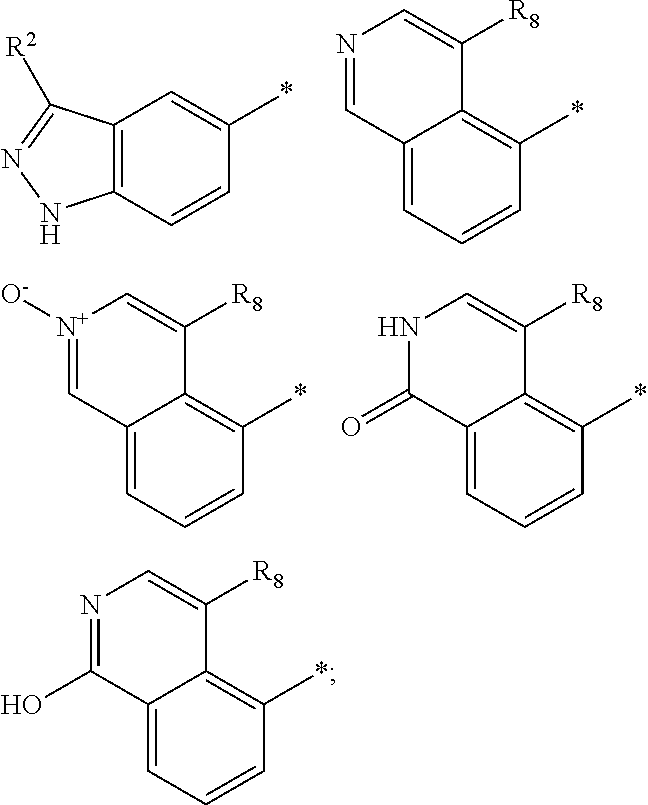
C12=C(C=CC(*)=C1)NN=C2[R2].N1=CC2=CC=CC(*)=C2C([R8])=C1.[N+]1([O-])=CC2=CC=CC(*)=C2C([R8])=C1.N1C(=O)C2=CC=CC(*)=C2C([R8])=C1.N1=C(O)C2=CC=CC(*)=C2C([R8])=C1
